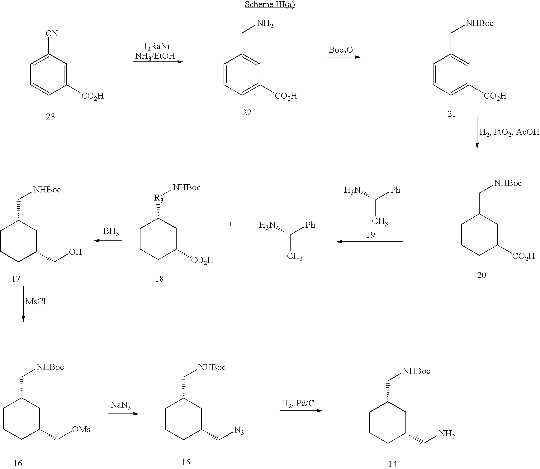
C1=C([CN])C=C([CO2H])C=C1.C1=CC=C([CO2H])C=C1CN.C1=CC=C([CO2H])C=C1C[NHBoc].[Boc2O].C1CCC(CO)CC1C[NHBoc].C1CCC([CO2H])CC1[R3][NHBoc].C(N)([Ph])C.C(N)([Ph])C.C1CCC([CO2H])CC1C[NHBoc].B.[MsCl].C1CCC(C[OMs])CC1C[NHBoc].C1CCC(C[N3])CC1C[NHBoc].C1CCC(CN)CC1C[NHBoc].[NaN3]
